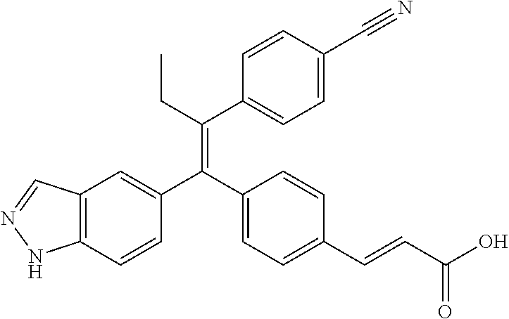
C12=C(C=CC(C(C3=CC=C(C=CC(O)=O)C=C3)=C(CC)C3=CC=C(C#N)C=C3)=C1)NN=C2
